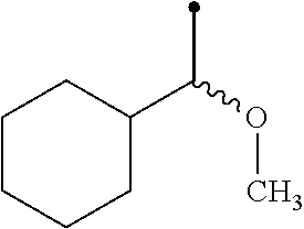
C1CCCC(C(C)OC)C1
